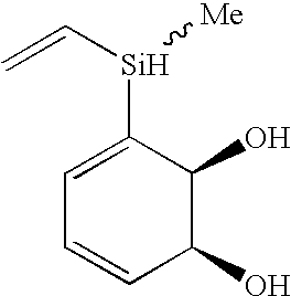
C1=CC(O)C(O)C([Si](C=C)[Me])=C1
